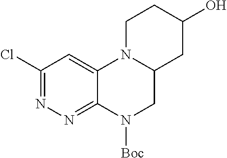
C1(Cl)=NN=C2C(=C1)N1C(CN2[Boc])CC(O)CC1
